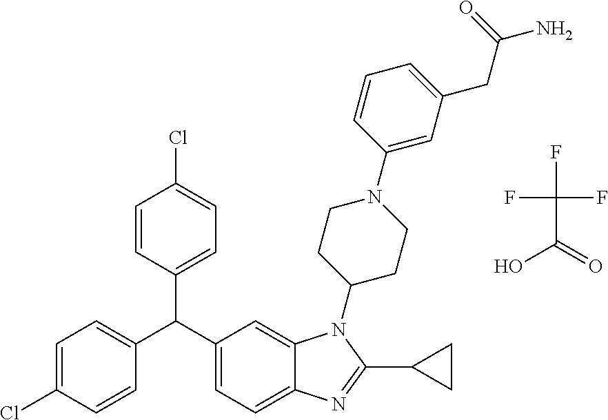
FC(C(=O)O)(F)F.C1=CC(C(C2=CC=C3C(=C2)N(C2CCN(C4=CC(CC(N)=O)=CC=C4)CC2)C(C2CC2)=N3)C2=CC=C(Cl)C=C2)=CC=C1Cl
